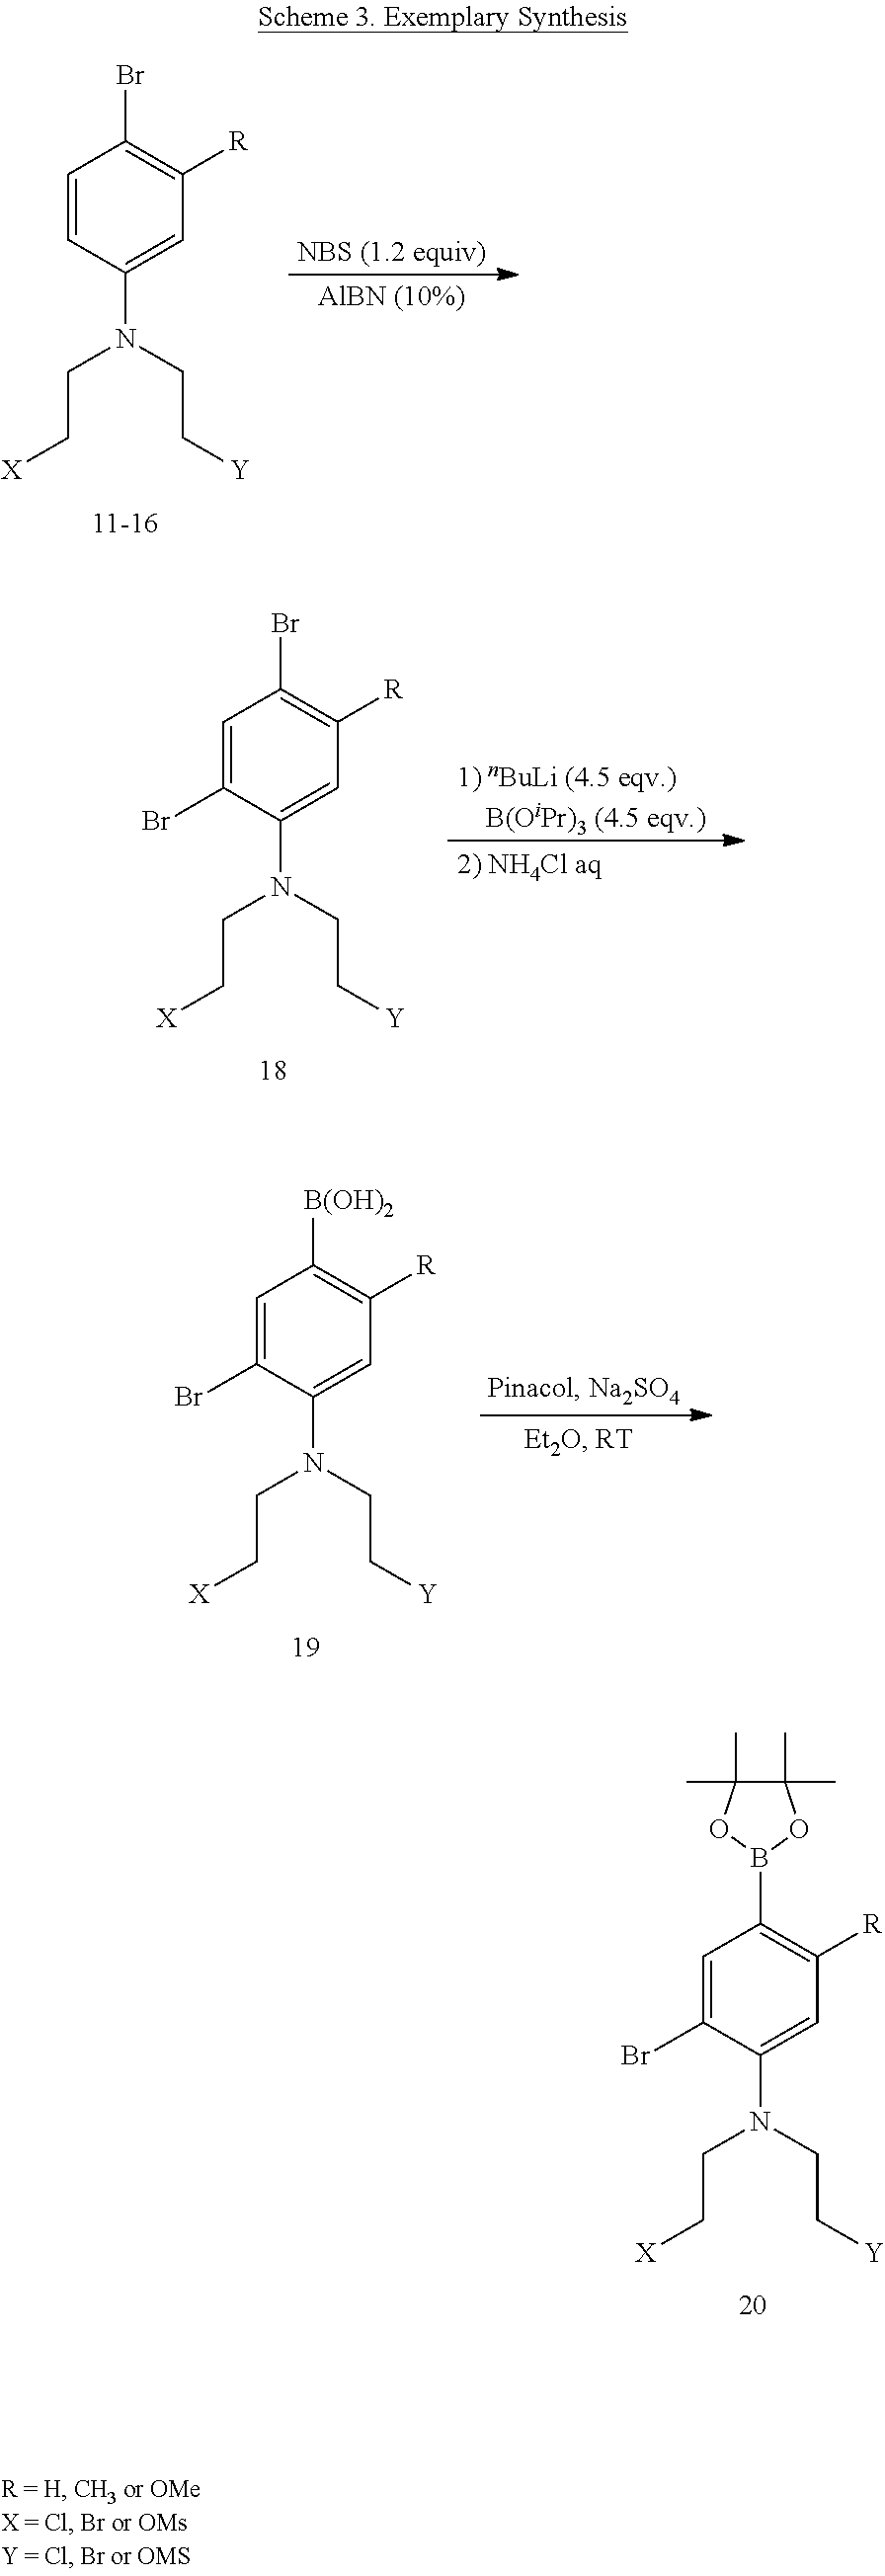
C1=C(Br)C(N(CC[X])CC[Y])=CC([R])=C1B1OC(C)(C)C(C)(C)O1.C1=CC(N(CC[X])CC[Y])=CC([R])=C1Br.C1=C(Br)C(N(CC[X])CC[Y])=CC([R])=C1Br.C1=C(Br)C(N(CC[X])CC[Y])=CC([R])=C1[B(OH)2]
